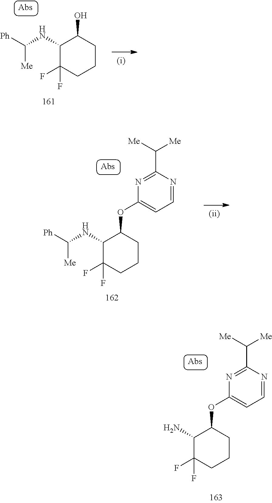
C1(NC([Ph])[Me])C(F)(F)CCCC1O.C1(NC([Ph])[Me])C(F)(F)CCCC1OC1=CC=NC(C([Me])[Me])=N1.C1(N)C(F)(F)CCCC1OC1=CC=NC(C([Me])[Me])=N1
